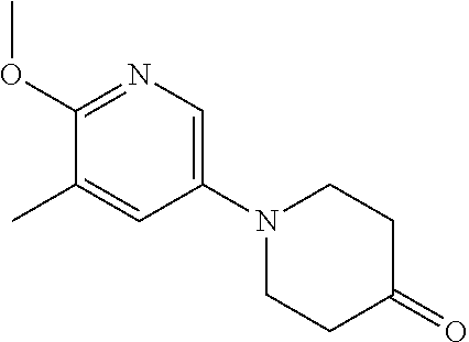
C1(OC)=NC=C(N2CCC(=O)CC2)C=C1C
